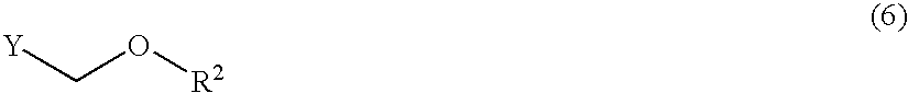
[Y]CO[R2]
